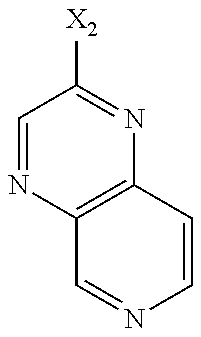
C1=NC2=C(N=C1[X2])C=CN=C2
